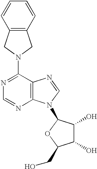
C1(N2CC3=C(C2)C=CC=C3)=NC=NC2=C1N=CN2C1C(O)C(O)C(CO)O1
